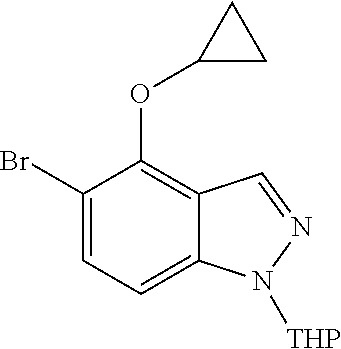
C1(Br)=CC=C2C(=C1OC1CC1)C=NN2[THP]
